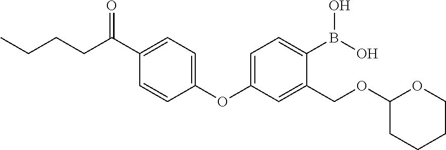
CCCCC(C1=CC=C(OC2=CC=C(B(O)O)C(COC3CCCCO3)=C2)C=C1)=O
